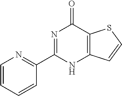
C1(C2=NC(=O)C3=C(N2)C=CS3)=NC=CC=C1
